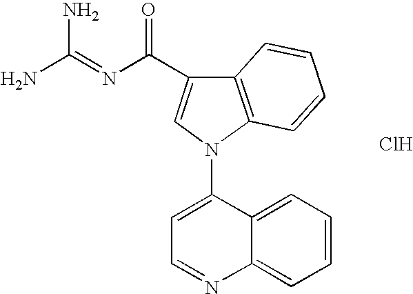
NC(=NC(=O)C1=CN(C2=CC=NC3=CC=CC=C23)C2=C1C=CC=C2)N.Cl
